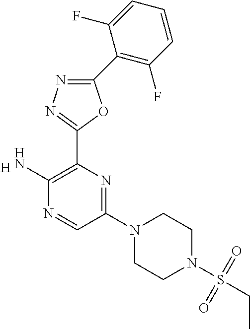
[H].C1(C2=C(F)C=CC=C2F)=NN=C(C2=C(N)N=CC(N3CCN(S(CC)(=O)=O)CC3)=N2)O1
